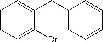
C1=CC=C(Br)C(CC2=CC=CC=C2)=C1
